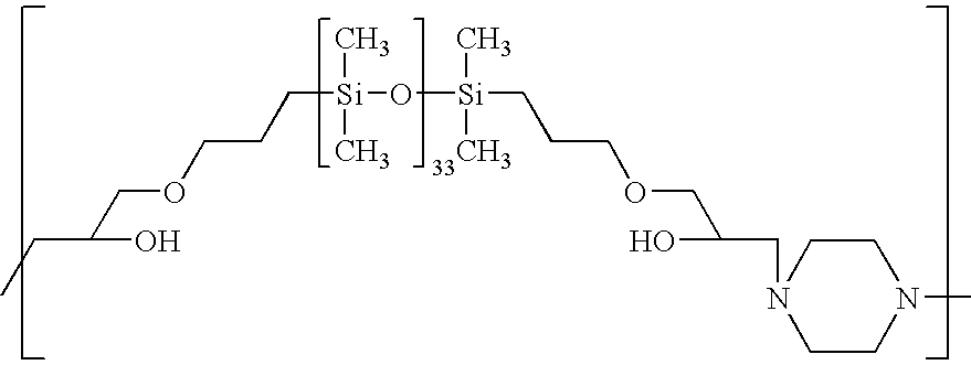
C([Si](C)(C)O[Si](C)(CCCOCC(O)CN1CCN(C)CC1)C)CCOCC(CC)O
